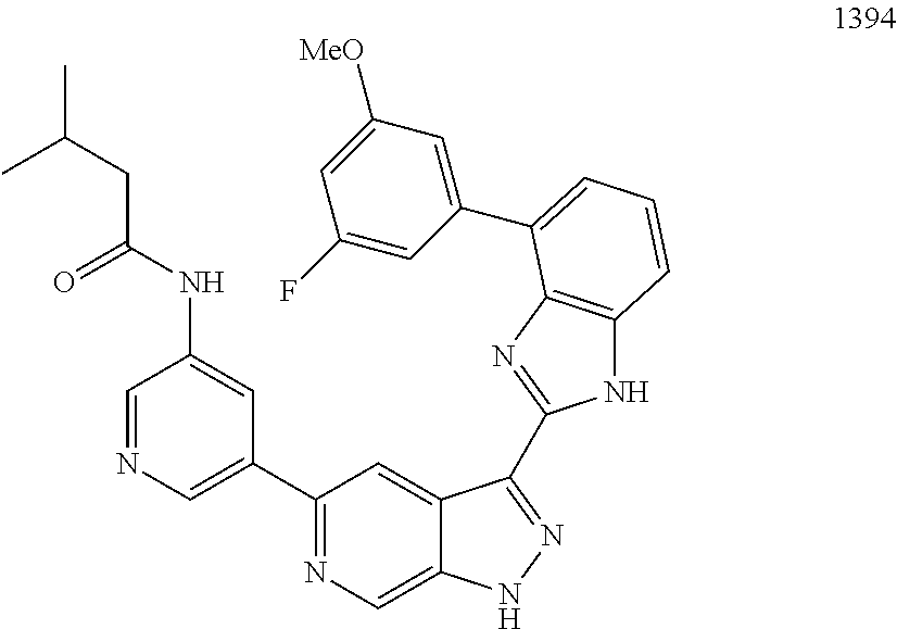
C1=NC=C(C2=NC=C3C(=C2)C(C2=NC4=C(N2)C=CC=C4C2=CC([MeO])=CC(F)=C2)=NN3)C=C1NC(=O)CC(C)C
